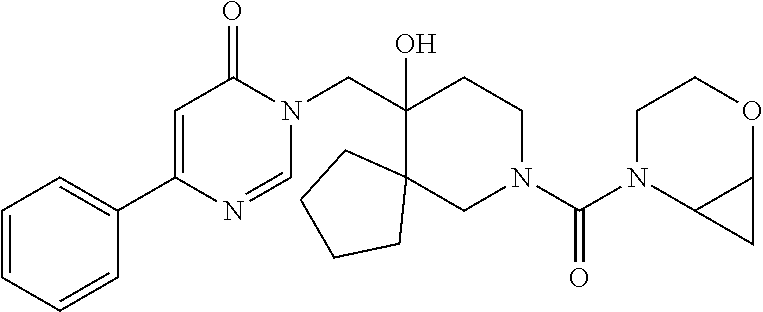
C1(CN2C(=O)C=C(C3=CC=CC=C3)N=C2)(O)C2(CN(C(N3C4C(OCC3)C4)=O)CC1)CCCC2
